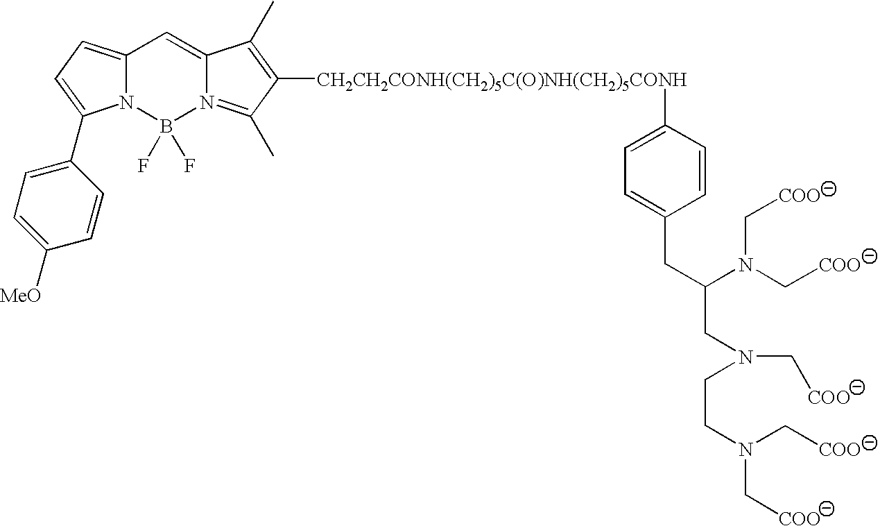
C12=CC=C(C3=CC=C([MeO])C=C3)N1B(F)(F)N1=C(C)C([CH2CH2CONH(CH2)5C(O)NH(CH2)5CONH]C3=CC=C(CC(CN(C[COO])CCN(C[COO])C[COO])N(C[COO])C[COO])C=C3)=C(C)C1=C2
